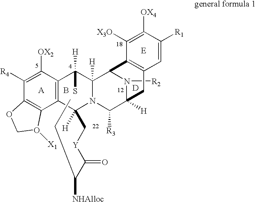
B.[E].[D].N1([R2])C2([H])C([R3])N3C([H])(C([H])(S)C4=C(C5=C(C([R4])=C4[OX2])OCO5[X1])C3([H])C[Y]C(C(CC)[NHAlloc])=O)C1C1=C(C=C([R1])C([OX4])=C1[X3O])C2
